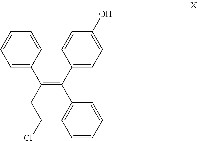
C1=CC=C(C(=C(C2=CC=CC=C2)C2=CC=C(O)C=C2)CCCl)C=C1
